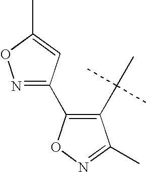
C1(C(C)(C)C)=C(C2=NOC(C)=C2)ON=C1C
